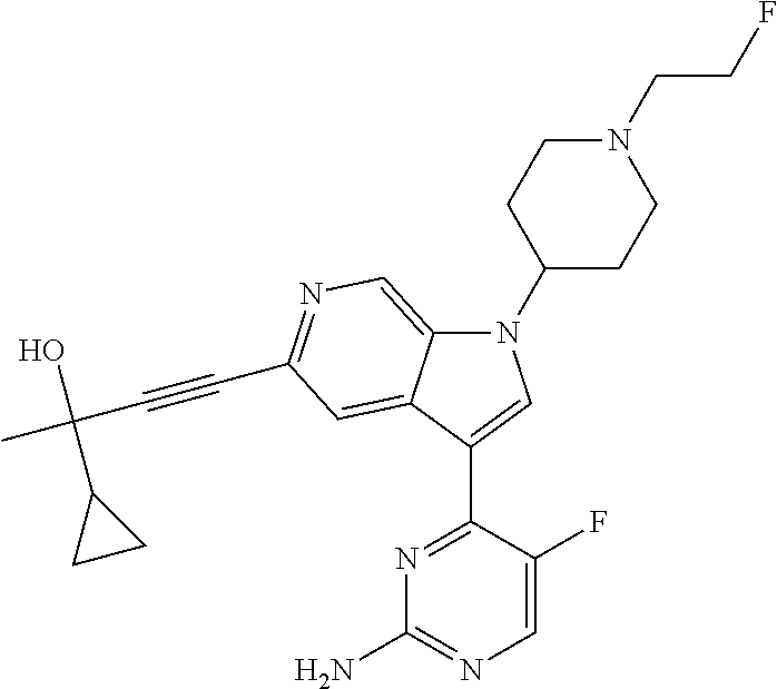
N1(C2CCN(CCF)CC2)C2=CN=C(C#CC(C)(O)C3CC3)C=C2C(C2=NC(N)=NC=C2F)=C1
